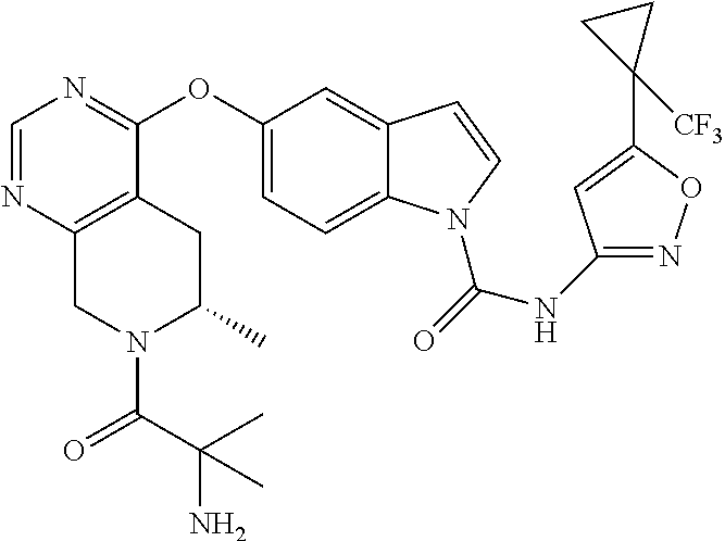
O(C1=CC=C2C(=C1)C=CN2C(=O)NC1=NOC(C2([CF3])CC2)=C1)C1=NC=NC2=C1CC(C)N(C(=O)C(C)(N)C)C2
